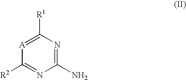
[A]1=C([R1])N=C(N)N=C1[R2]
